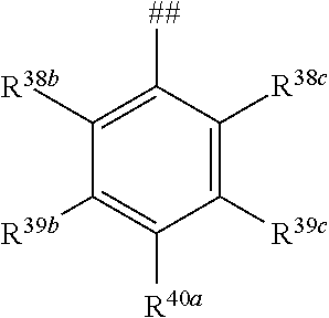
C1([R38b])=C([##])C([R38c])=C([R39c])C([R40a])=C1[R39b]
